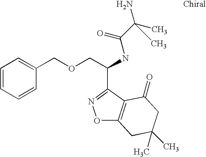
C(NC(C(C)(N)C)=O)(COCC1=CC=CC=C1)C1=NOC2=C1C(=O)CC(C)(C)C2
